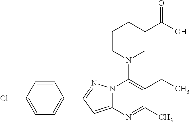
C1=CC(Cl)=CC=C1C1=NN2C(=C1)N=C(C)C(CC)=C2N1CC(C(O)=O)CCC1
